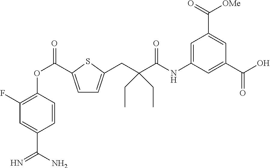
C1(F)=C(OC(=O)C2=CC=C(CC(C(=O)NC3=CC(C(=O)[OMe])=CC(C(O)=O)=C3)(CC)CC)S2)C=CC(C(N)=N)=C1
